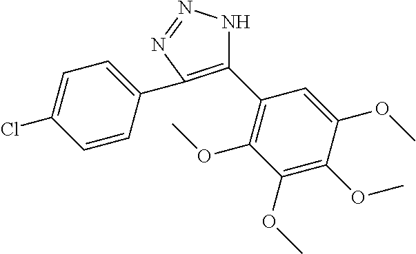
C1(C2=C(OC)C(OC)=C(OC)C(OC)=C2)=C(C2=CC=C(Cl)C=C2)N=NN1
